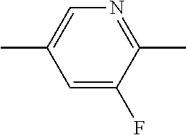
CC1=CN=C(C)C(F)=C1
